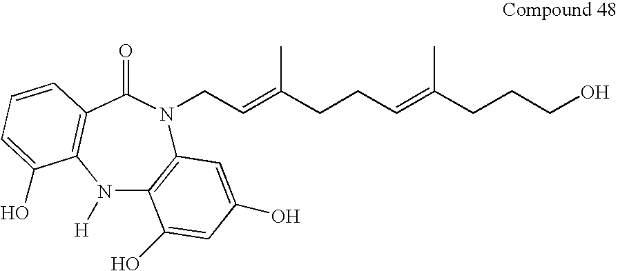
N1([H])C2=C(N(CC=C(CCC=C(CCCO)C)C)C(=O)C3=C1C(O)=CC=C3)C=C(O)C=C2O
